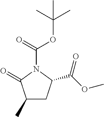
C1(C)CC(C(OC)=O)N(C(=O)OC(C)(C)C)C1=O
